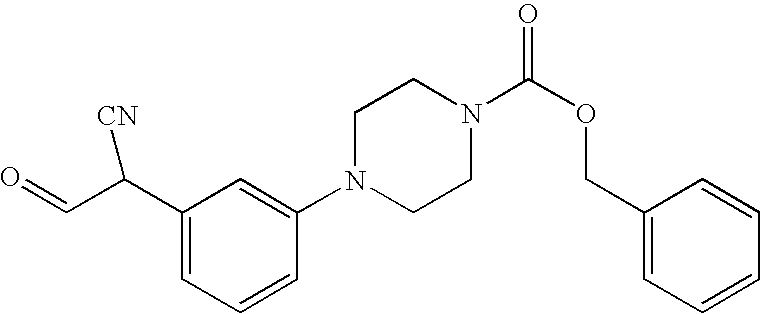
C1(C(C=O)[CN])=CC=CC(N2CCN(C(OCC3=CC=CC=C3)=O)CC2)=C1
